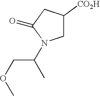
C1C([CO2H])CC(=O)N1C(COC)C
